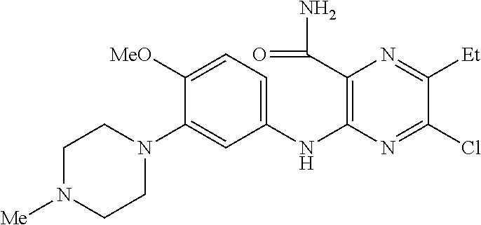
C1([MeO])=CC=C(NC2=C(C(=O)N)N=C([Et])C(Cl)=N2)C=C1N1CCN([Me])CC1
